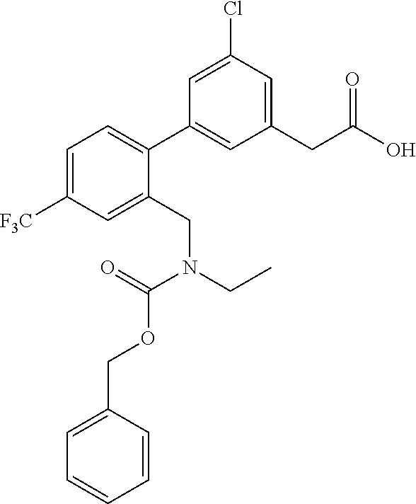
C1(CC(O)=O)=CC(Cl)=CC(C2=CC=C([F3C])C=C2CN(CC)C(=O)OCC2=CC=CC=C2)=C1
